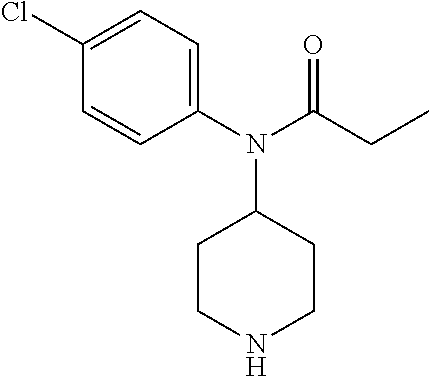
C(CC)(N(C1=CC=C(Cl)C=C1)C1CCNCC1)=O
